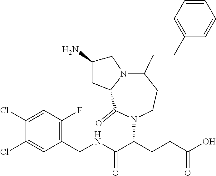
C1(CNC(C(CCC(O)=O)N2C(=O)C3N(C(CCC4=CC=CC=C4)CC2)CC(N)C3)=O)=C(F)C=C(Cl)C(Cl)=C1
